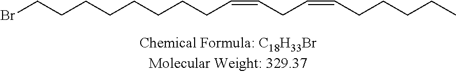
BrCCCCCCCCC=CCC=CCCCCC
